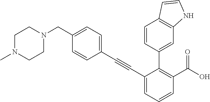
C1(C#CC2=CC=C(CN3CCN(C)CC3)C=C2)=CC=CC(C(O)=O)=C1C1=CC2=C(C=C1)C=CN2
